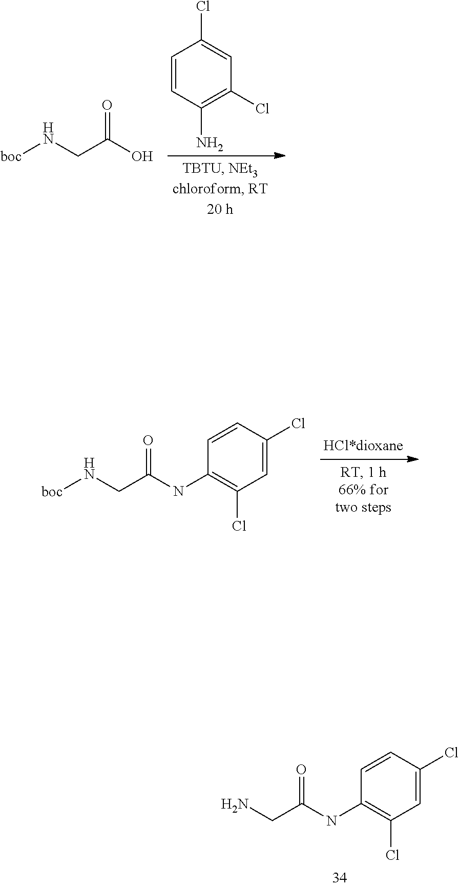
[boc]NCC(O)=O.C1=CC(N)=C(Cl)C=C1Cl.[boc]NCC(NC1=C(Cl)C=C(Cl)C=C1)=O.NCC(NC1=C(Cl)C=C(Cl)C=C1)=O
